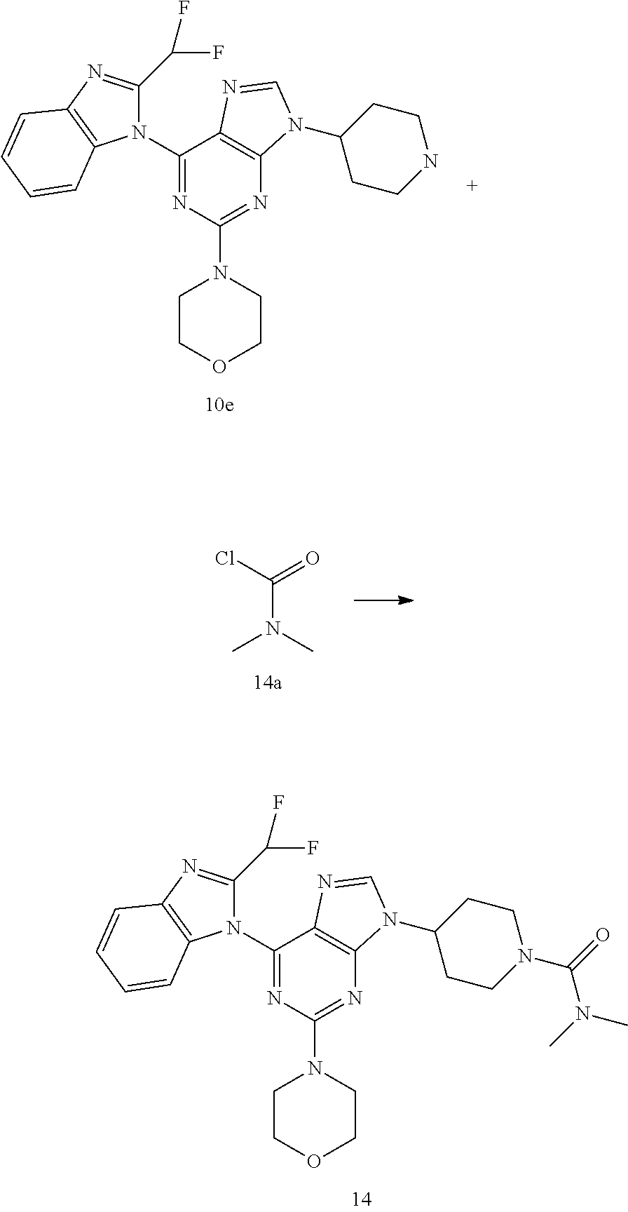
N1=C(N2CCOCC2)N=C(N2C(C(F)F)=NC3=C2C=CC=C3)C2=C1N(C1CCNCC1)C=N2.N1=C(N2CCOCC2)N=C(N2C(C(F)F)=NC3=C2C=CC=C3)C2=C1N(C1CCN(C(=O)N(C)C)CC1)C=N2.CN(C)C(Cl)=O
